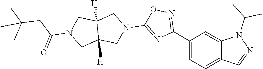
C1(C2=NOC(N3CC4([H])C([H])(C3)CN(C(=O)CC(C)(C)C)C4)=N2)=CC=C2C(=C1)N(C(C)C)N=C2
